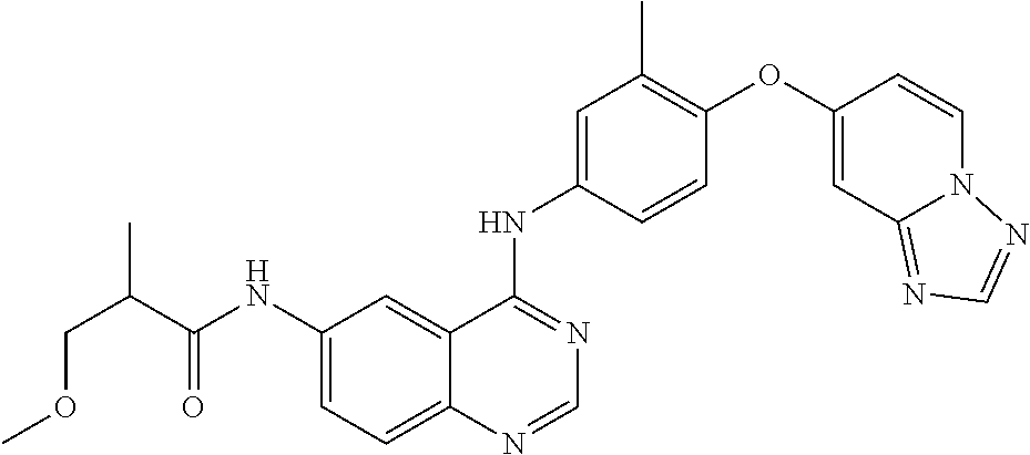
C1(NC(C(COC)C)=O)=CC=C2C(=C1)C(NC1=CC(C)=C(OC3=CC4=NC=NN4C=C3)C=C1)=NC=N2
